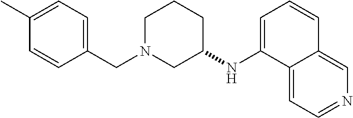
C1(C)=CC=C(CN2CCCC(NC3=CC=CC4=CN=CC=C34)C2)C=C1
